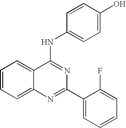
C1=CC=C2C(=C1)C(NC1=CC=C(O)C=C1)=NC(C1=CC=CC=C1F)=N2
